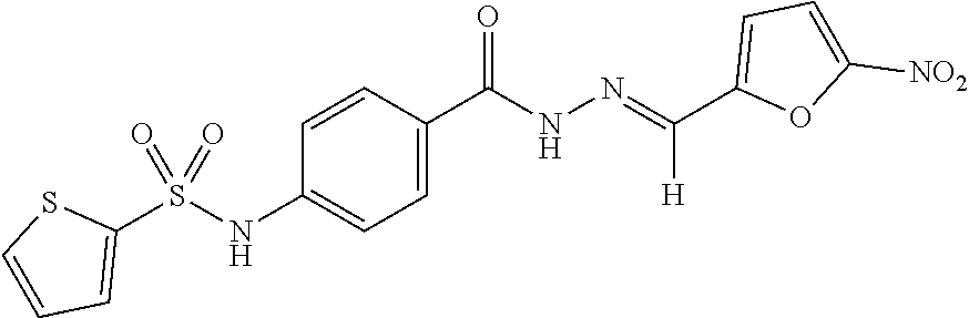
C1(C(NN=C(C2=CC=C([NO2])O2)[H])=O)=CC=C(NS(C2=CC=CS2)(=O)=O)C=C1
